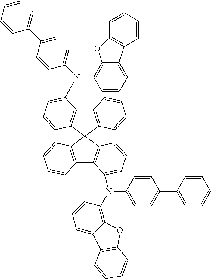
C12=C(C=CC=C1N(C1=C3C(=CC=C1)C1=C(C=CC=C1)O3)C1=CC=C(C3=CC=CC=C3)C=C1)C1(C3=C2C=CC=C3)C2=C(C3=C1C=CC=C3N(C1=C3C(=CC=C1)C1=C(O3)C=CC=C1)C1=CC=C(C3=CC=CC=C3)C=C1)C=CC=C2
